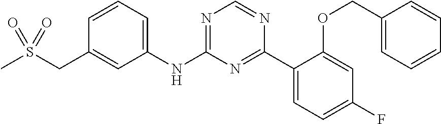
C1(NC2=NC=NC(C3=CC=C(F)C=C3OCC3=CC=CC=C3)=N2)=CC=CC(CS(C)(=O)=O)=C1
